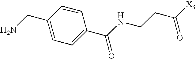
C(C1=CC=C(C(NCCC([X3])=O)=O)C=C1)N
